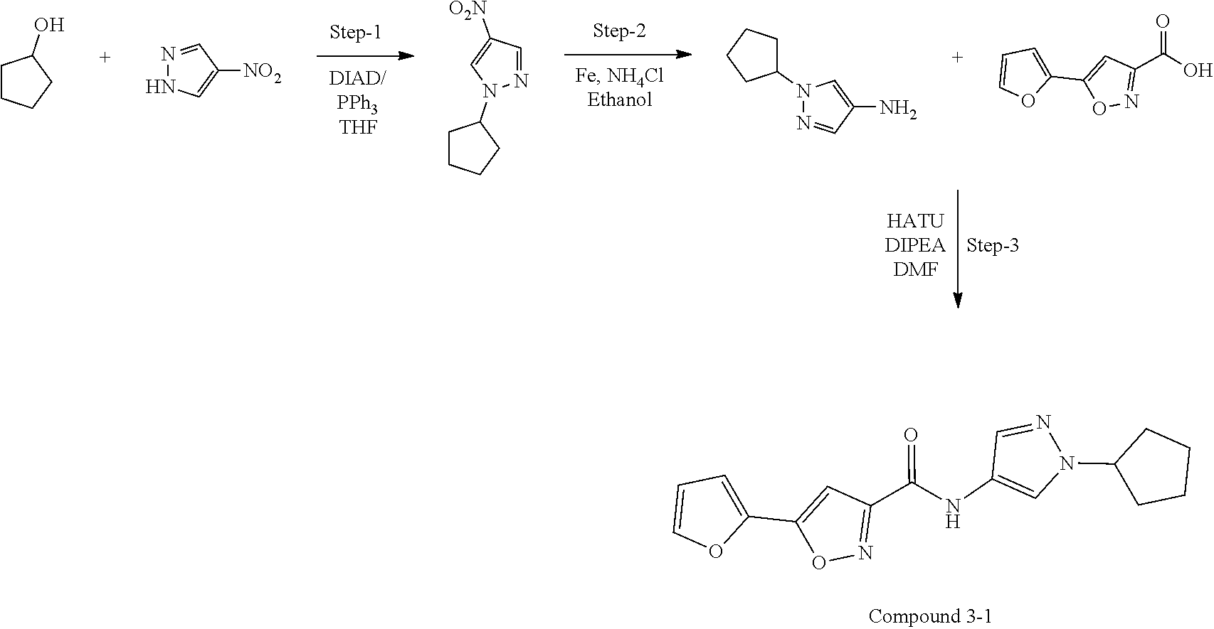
C1(O)CCCC1.N1=CC([NO2])=CN1.C1=NN(C2CCCC2)C=C1[O2N].N1(C2CCCC2)N=CC(N)=C1.O1C(C2=CC=CO2)=CC(C(=O)O)=N1.C1=NN(C2CCCC2)C=C1NC(C1=NOC(C2=CC=CO2)=C1)=O
